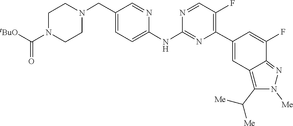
C1CN(C(=O)[tBuO])CCN1CC1=CC=C(NC2=NC(C3=CC4=C(C([Me])[Me])N([Me])N=C4C(F)=C3)=C(F)C=N2)N=C1
